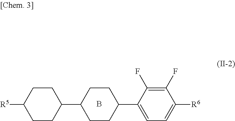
C1CC(C2=CC=C([R6])C(F)=C2F)CCC1C1CCC([R5])CC1.B
